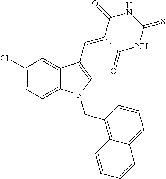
C1(Cl)=CC=C2C(=C1)C(C=C1C(=O)NC(=S)NC1=O)=CN2CC1=C2C(=CC=C1)C=CC=C2
